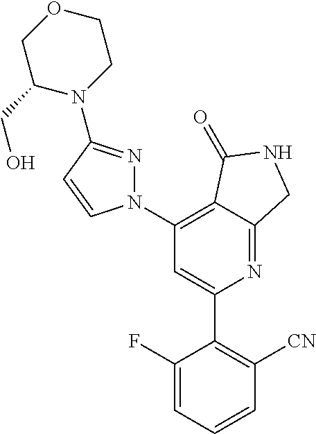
C1(C2=C([CN])C=CC=C2F)=CC(N2N=C(N3CCOCC3CO)C=C2)=C2C(=N1)CNC2=O
